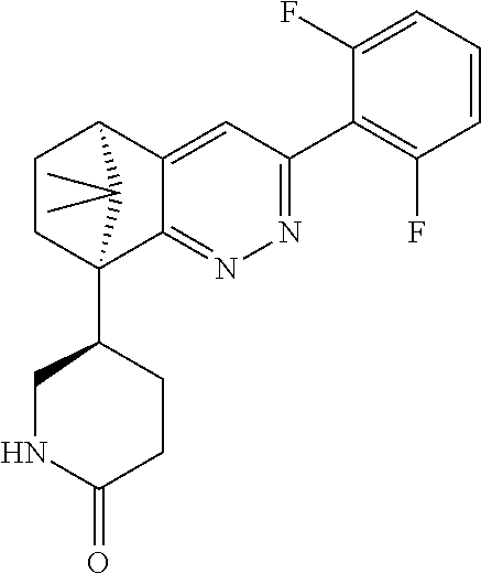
C1CC2(C3CNC(=O)CC3)C3=NN=C(C4=C(F)C=CC=C4F)C=C3C1C2(C)C
